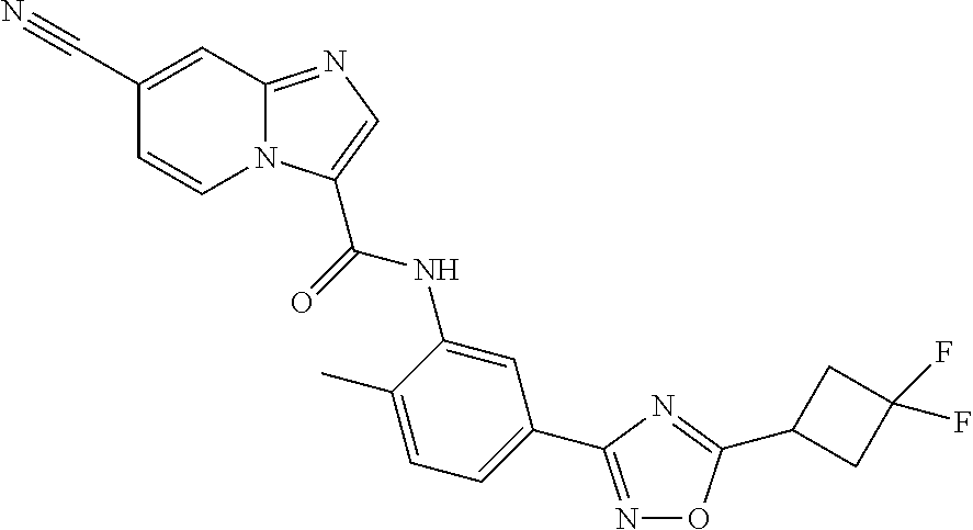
C1(C#N)=CC2=NC=C(C(=O)NC3=CC(C4=NOC(C5CC(F)(F)C5)=N4)=CC=C3C)N2C=C1
